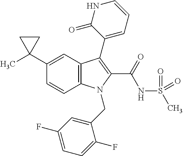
C1(C2(C)CC2)=CC2=C(C=C1)N(CC1=CC(F)=CC=C1F)C(C(NS(C)(=O)=O)=O)=C2C1=CC=CNC1=O
